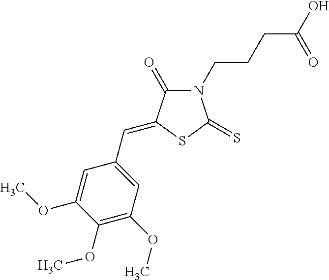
N1(CCCC(O)=O)C(=O)C(=CC2=CC(OC)=C(OC)C(OC)=C2)SC1=S
